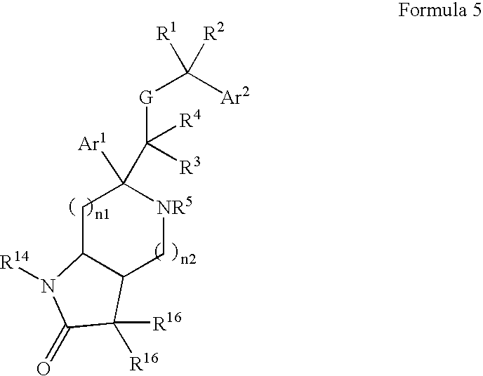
C1C2C(C[NR5]C1([Ar1])C([G]C([Ar2])([R1])[R2])([R3])[R4])C([R16])([R16])C(=O)N2[R14]
